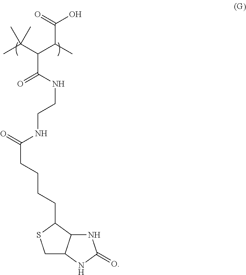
CC(C(C(C)C(=O)O)C(=O)NCCNC(CCCCC1SCC2C1NC(=O)N2)=O)(C)C
